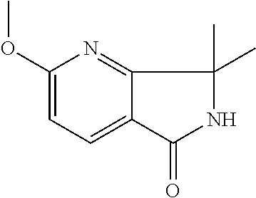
C1(OC)=CC=C2C(=N1)C(C)(C)NC2=O
